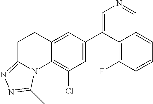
N1=CC2=CC=CC(F)=C2C(C2=CC(Cl)=C3C(=C2)CCC2=NN=C(C)N32)=C1
